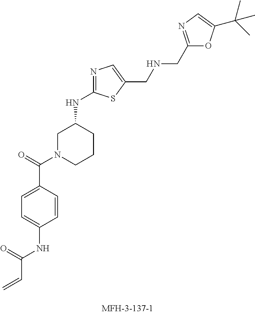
C=CC(NC1=CC=C(C(=O)N2CCCC(NC3=NC=C(CNCC4=NC=C(C(C)(C)C)O4)S3)C2)C=C1)=O
